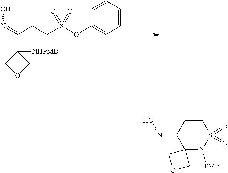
C(CC(=NO)C1([NHPMB])COC1)S(OC1=CC=CC=C1)(=O)=O.C12(N([PMB])S(=O)(=O)CCC1=NO)COC2
